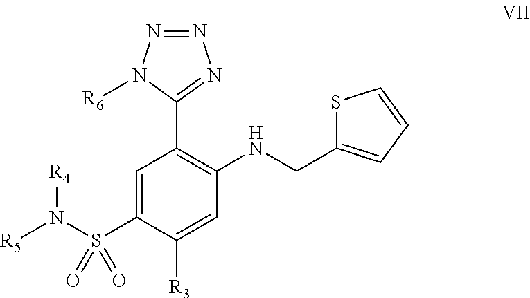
[R5]N(S(C1=CC(C2=NN=NN2[R6])=C(NCC2=CC=CS2)C=C1[R3])(=O)=O)[R4]
